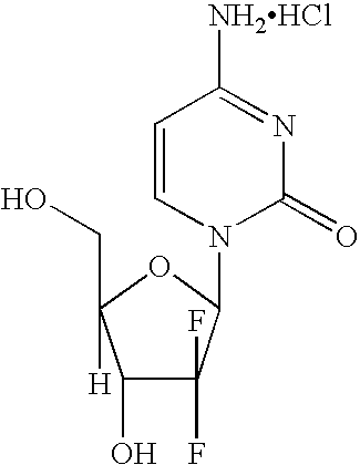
C1=CN(C2C(F)(F)C(O)C(CO)([H])O2)C(=O)N=C1[NH2HCl]
